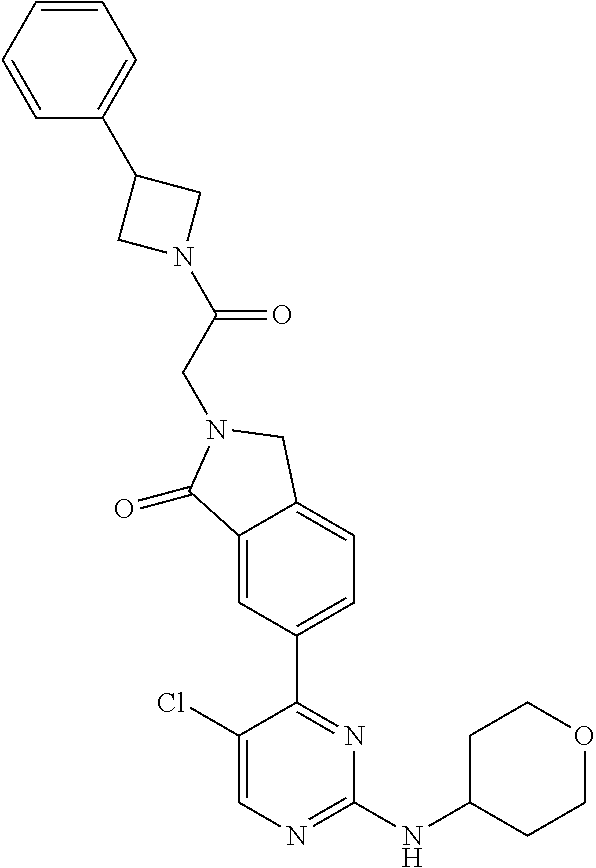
C1(Cl)=CN=C(NC2CCOCC2)N=C1C1=CC=C2C(=C1)C(=O)N(CC(=O)N1CC(C3=CC=CC=C3)C1)C2
